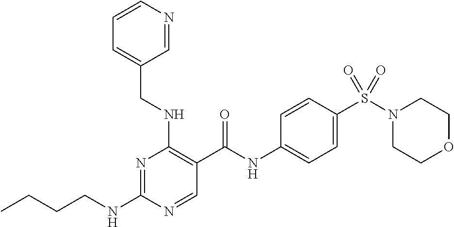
C(NC1=NC(NCC2=CC=CN=C2)=C(C(NC2=CC=C(S(N3CCOCC3)(=O)=O)C=C2)=O)C=N1)CCC
